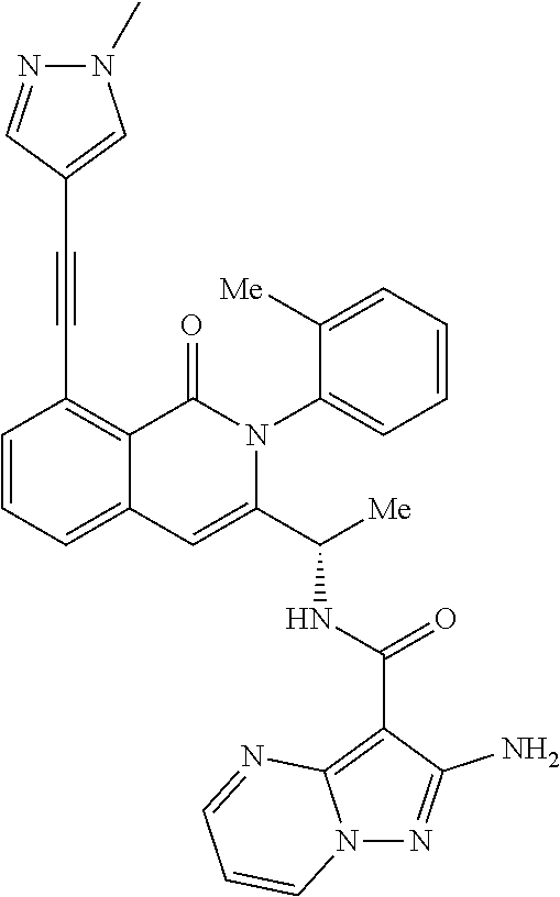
C1=CC=C2C(=C1C#CC1=CN(C)N=C1)C(=O)N(C1=CC=CC=C1[Me])C(C([Me])NC(C1=C3N(N=C1N)C=CC=N3)=O)=C2
